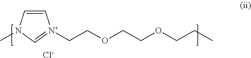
C1=CN(C)C=[N+]1CCOCCOCCC.[Cl-]
